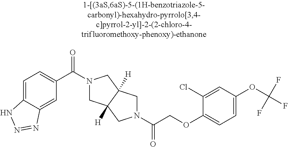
C1=C2C(=CC=C1C(=O)N1CC3([H])C([H])(C1)CN(C(=O)COC1=CC=C(OC(F)(F)F)C=C1Cl)C3)NN=N2
